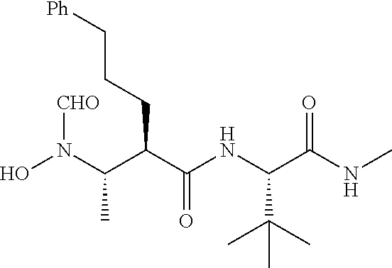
ON(C(C(C(NC(C(NC)=O)C(C)(C)C)=O)CCC[Ph])C)[CHO]
